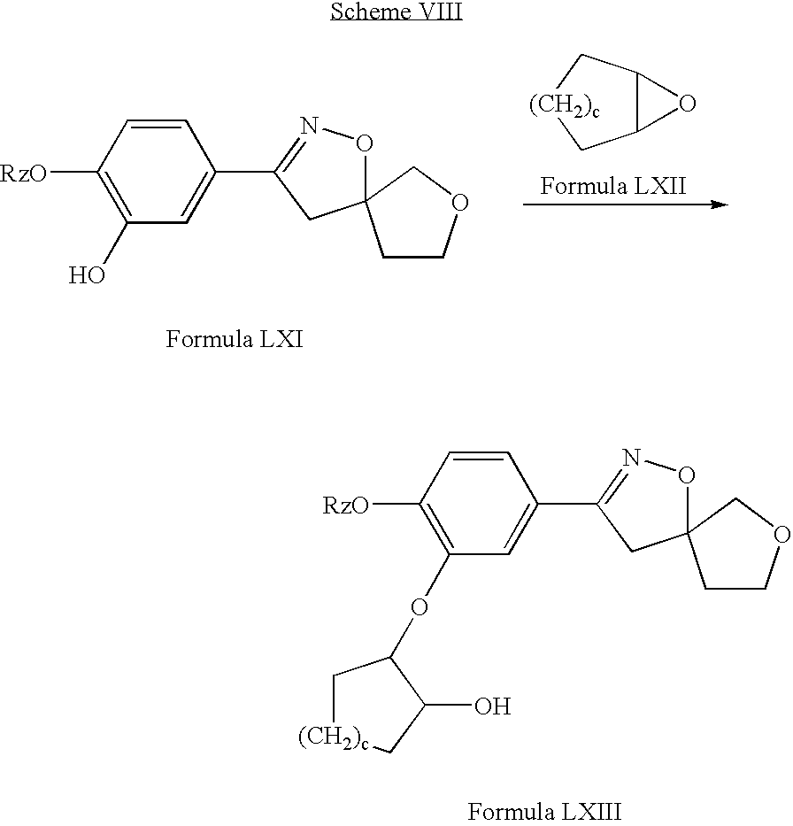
C1=CC([RzO])=C(OC2C[(CH2)c]CC2O)C=C1C1=NOC2(C1)CCOC2.C1=CC([RzO])=C(O)C=C1C1=NOC2(C1)CCOC2.C12C(C[(CH2)c]C1)O2
